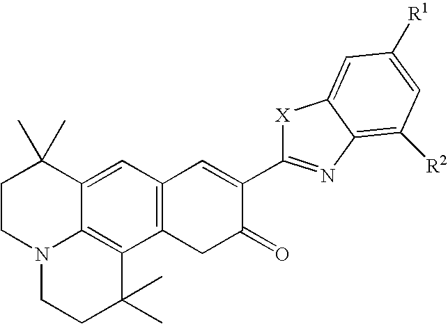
C1=C2C3=C(C4=C1C=C(C1=NC5=C([R2])C=C([R1])C=C5[X]1)C(=O)C4)C(C)(C)CCN3CCC2(C)C
